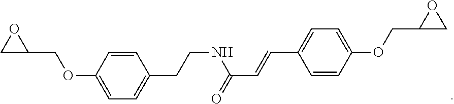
C1C(COC2=CC=C(CCNC(C=CC3=CC=C(OCC4CO4)C=C3)=O)C=C2)O1
